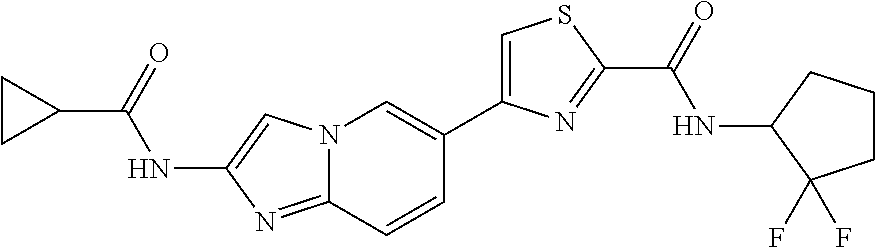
N12C(=NC(NC(C3CC3)=O)=C1)C=CC(C1=CSC(C(NC3CCCC3(F)F)=O)=N1)=C2
